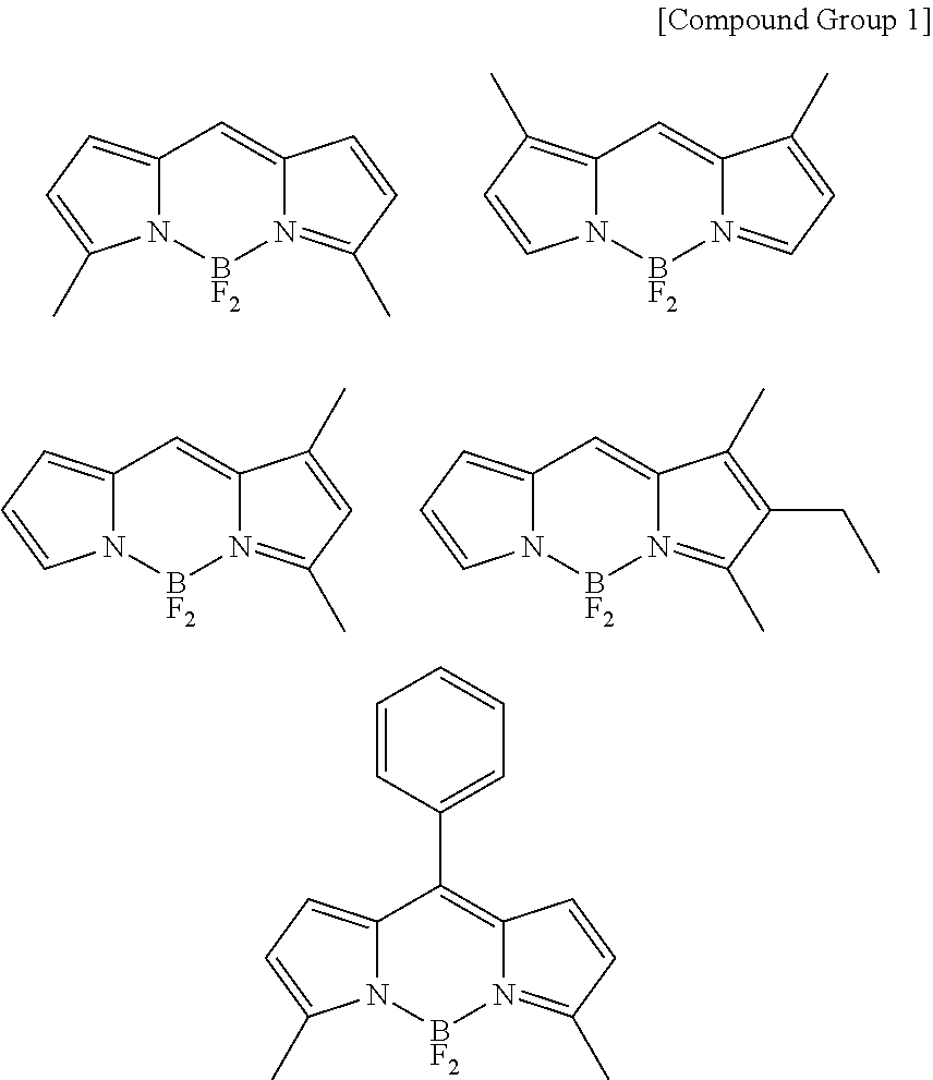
C12=CC=C(C)N1[BF2]N1=C(C)C=CC1=C2.C12=C(C)C=CN1[BF2]N1=CC=C(C)C1=C2.C12=CC=CN1[BF2]N1=C(C)C=C(C)C1=C2.C12=CC=CN1[BF2]N1=C(C)C(CC)=C(C)C1=C2.C12=CC=C(C)N1[BF2]N1=C(C)C=CC1=C2C1=CC=CC=C1
